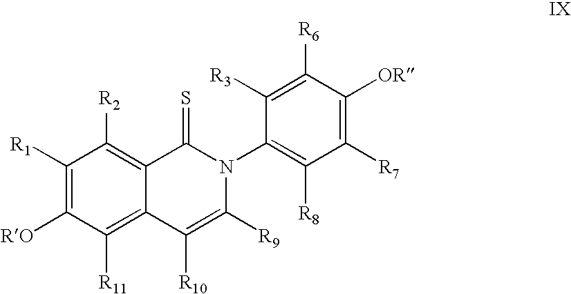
C1([R1])=C([RO])C([R11])=C2C(=C1[R2])C(=S)N(C1=C([R8])C([R7])=C([OR])C([R6])=C1[R3])C([R9])=C2[R10]
